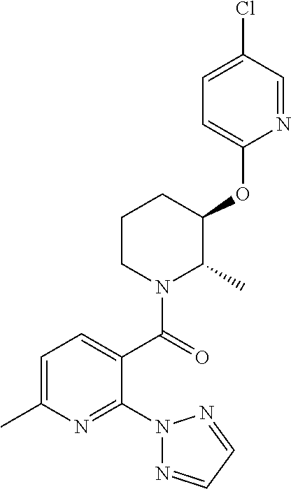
C1=C(C)N=C(N2N=CC=N2)C(C(=O)N2C(C)C(OC3=CC=C(Cl)C=N3)CCC2)=C1
